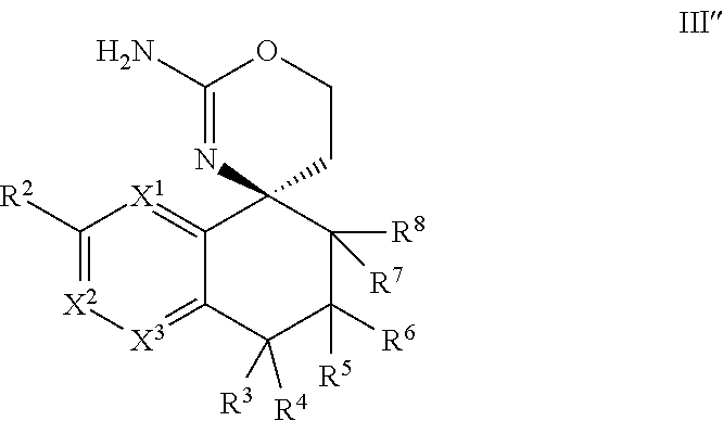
C12(C3=[X1]C([R2])=[X2][X3]=C3C([R4])([R3])C([R5])([R6])C1([R8])[R7])CCOC(N)=N2
